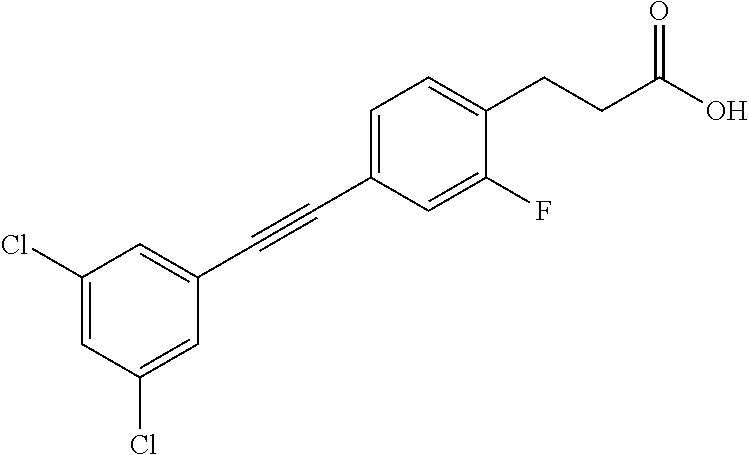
C1=C(C#CC2=CC(Cl)=CC(Cl)=C2)C=C(F)C(CCC(O)=O)=C1
